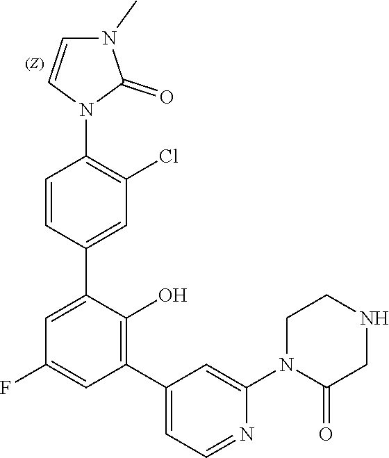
C1(C2=C(O)C(C3=CC(Cl)=C(N4C(=O)N(C)C=C4)C=C3)=CC(F)=C2)=CC=NC(N2C(=O)CNCC2)=C1
